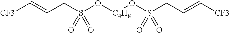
C(CS(O[C4H8]OS(CC=C[CF3])(=O)=O)(=O)=O)=C[CF3]
